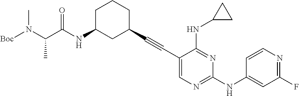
[Boc]N(C(C(NC1CC(C#CC2=CN=C(NC3=CC(F)=NC=C3)N=C2NC2CC2)CCC1)=O)C)C
